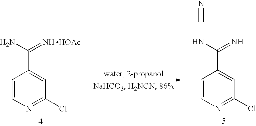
C1=CN=C(Cl)C=C1C(N)=N.[HOAc].C1=CN=C(Cl)C=C1C(NC#N)=N
